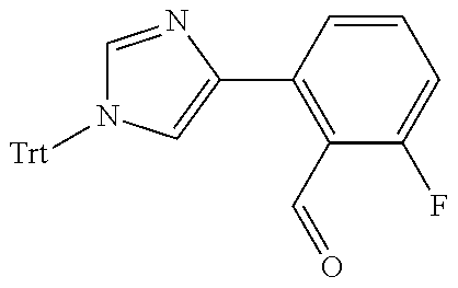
C1=NC(C2=C(C=O)C(F)=CC=C2)=CN1[Trt]
